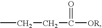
CCCC([OR])=O
